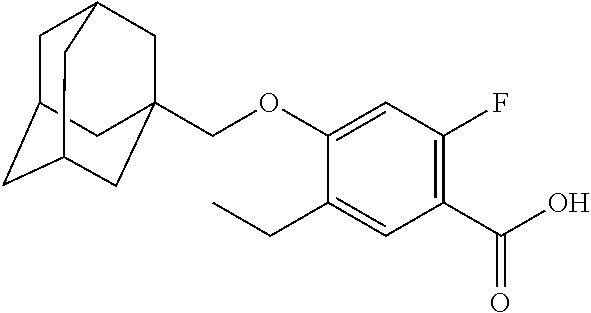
C1(CC)=CC(C(O)=O)=C(F)C=C1OCC12CC3CC(CC(C1)C3)C2
